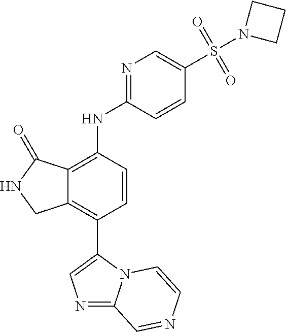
N1=C2N(C(C3=C4C(=C(NC5=NC=C(S(N6CCC6)(=O)=O)C=C5)C=C3)C(=O)NC4)=C1)C=CN=C2
